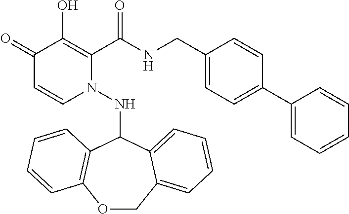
C1(=O)C=CN(NC2C3=C(OCC4=CC=CC=C24)C=CC=C3)C(C(NCC2=CC=C(C3=CC=CC=C3)C=C2)=O)=C1O
